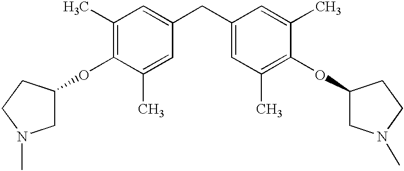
C1(C)=C(OC2CN(C)CC2)C(C)=CC(CC2=CC(C)=C(OC3CN(C)CC3)C(C)=C2)=C1
